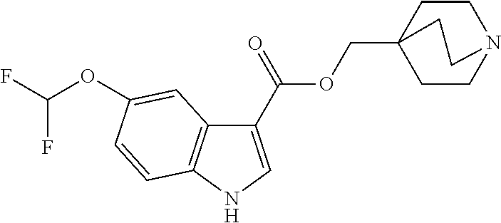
C1CN2CCC1(COC(C1=CNC3=C1C=C(OC(F)F)C=C3)=O)CC2
